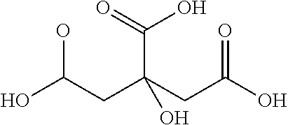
OC(CC(CC(O)=O)(C(O)=O)O)O
